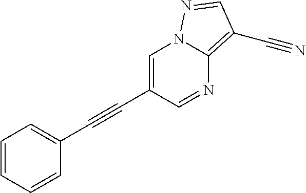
C1=CC=CC(C#CC2=CN3C(=C(C#N)C=N3)N=C2)=C1
